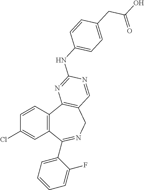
C1=CC2=C(C=C1Cl)C(C1=CC=CC=C1F)=NCC1=C2N=C(NC2=CC=C(CC(O)=O)C=C2)N=C1
